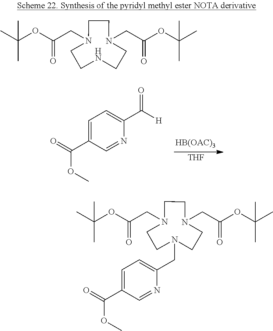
C1=C(C(=O)OC)C=NC(C([H])=O)=C1.[THF].N1CCN(CC(OC(C)(C)C)=O)CCN(CC(OC(C)(C)C)=O)CC1.N1(CC2=CC=C(C(=O)OC)C=N2)CCN(CC(OC(C)(C)C)=O)CCN(CC(OC(C)(C)C)=O)CC1
